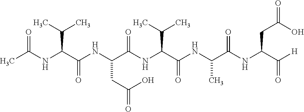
O=C(NC(C(NC(C(NC(C(NC(C(NC(C(=O)[H])CC(O)=O)=O)C)=O)C(C)C)=O)CC(=O)O)=O)C(C)C)C
